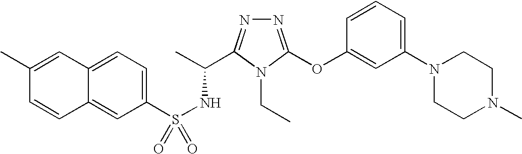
C12=CC=C(S(NC(C)C3=NN=C(OC4=CC(N5CCN(C)CC5)=CC=C4)N3CC)(=O)=O)C=C1C=CC(C)=C2
